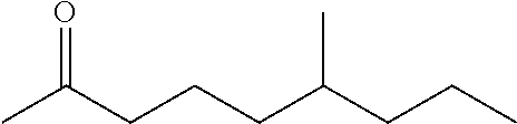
CC(CCCC(CCC)C)=O
